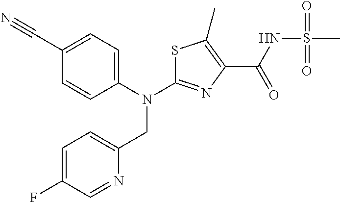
C1(N(CC2=CC=C(F)C=N2)C2=NC(C(=O)NS(C)(=O)=O)=C(C)S2)=CC=C(C#N)C=C1
